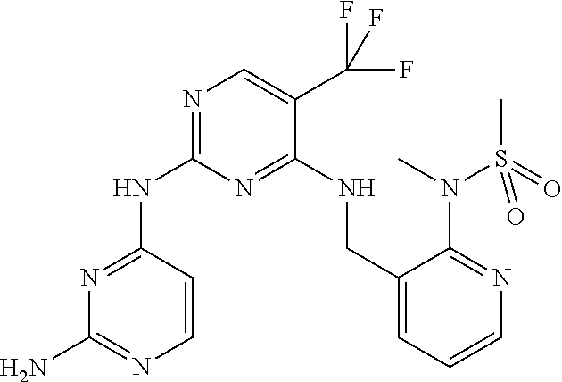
N1=C(NC2=NC=C(C(F)(F)F)C(NCC3=CC=CN=C3N(C)S(C)(=O)=O)=N2)C=CN=C1N
